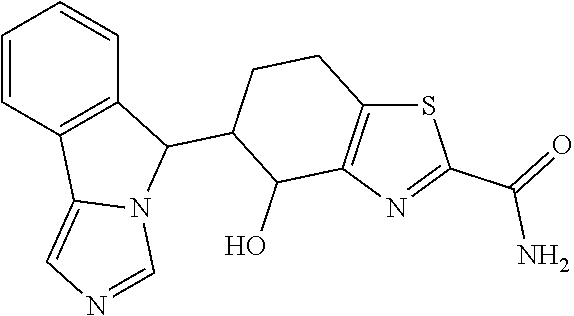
C1=CC2=C(C=C1)C(C1CCC3=C(C1O)N=C(C(N)=O)S3)N1C2=CN=C1
